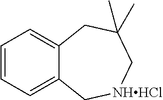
C1=CC=C2C(=C1)CC(C)(C)C[NHHCl]C2
